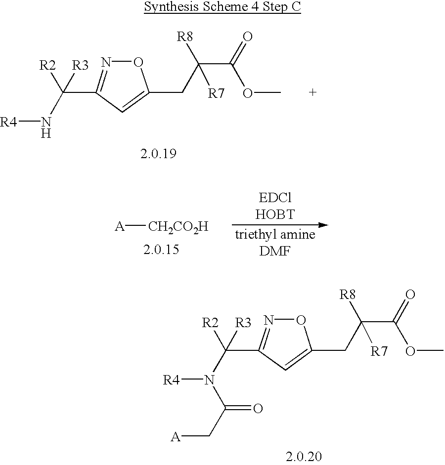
N(C([R3])([R2])C1=NOC(CC(C(OC)=O)([R8])[R7])=C1)[R4].[A][CH2CO2H].N(C([R3])([R2])C1=NOC(CC(C(OC)=O)([R8])[R7])=C1)([R4])C(C[A])=O
